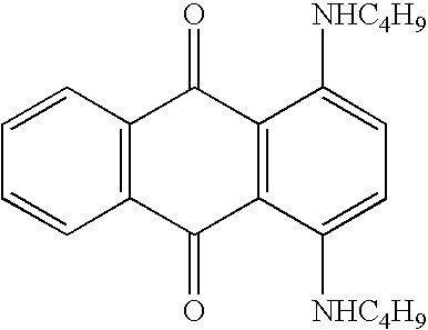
C1=CC2=C(C=C1)C(=O)C1=C(C2=O)C([NHC4H9])=CC=C1[NHC4H9]
